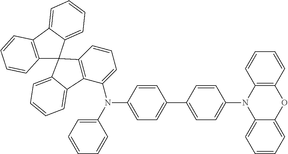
C12=C(C3=CC=CC=C3C13C1=C(C(N(C4=CC=C(C5=CC=C(N6C7=CC=CC=C7OC7=C6C=CC=C7)C=C5)C=C4)C4=CC=CC=C4)=CC=C1)C1=CC=CC=C31)C=CC=C2
